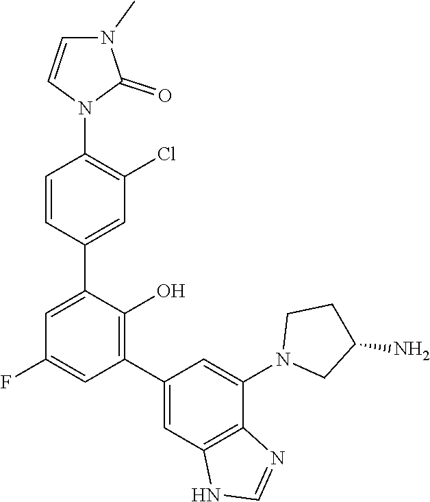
C1=CN(C2=C(Cl)C=C(C3=CC(F)=CC(C4=CC5=C(C(N6CC(N)CC6)=C4)N=CN5)=C3O)C=C2)C(=O)N1C
